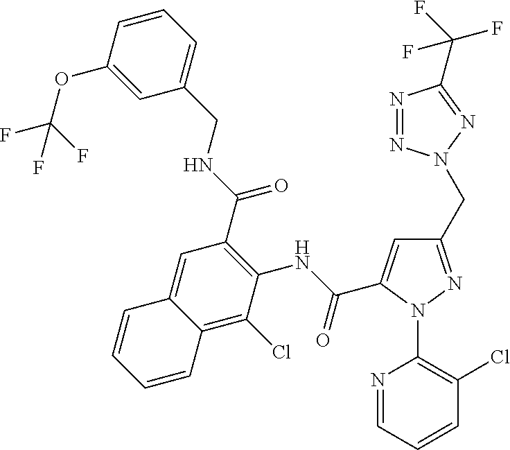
C1=C(OC(F)(F)F)C=CC=C1CNC(C1=C(NC(C2=CC(CN3N=NC(C(F)(F)F)=N3)=NN2C2=C(Cl)C=CC=N2)=O)C(Cl)=C2C(=C1)C=CC=C2)=O
